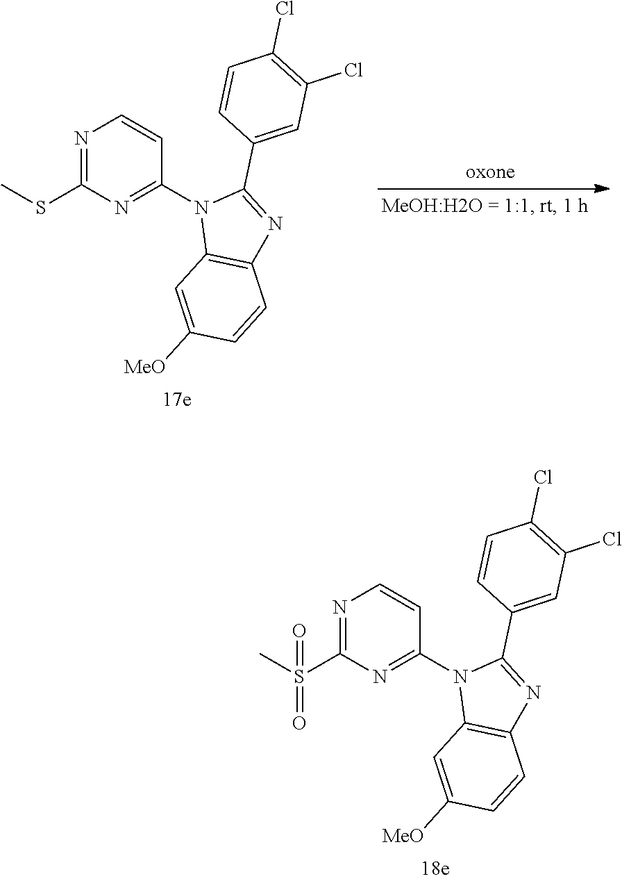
N1=C(S(C)(=O)=O)N=C(N2C3=C(N=C2C2=CC(Cl)=C(Cl)C=C2)C=CC([MeO])=C3)C=C1.N1=C(SC)N=C(N2C3=C(N=C2C2=CC(Cl)=C(Cl)C=C2)C=CC([MeO])=C3)C=C1
